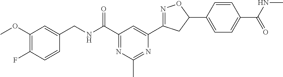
C1(OC)=C(F)C=CC(CNC(C2=NC(C)=NC(C3=NOC(C4=CC=C(C(NC)=O)C=C4)C3)=C2)=O)=C1
